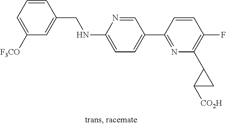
C1=CC(CNC2=CC=C(C3=NC(C4CC4[CO2H])=C(F)C=C3)C=N2)=CC([F3CO])=C1
